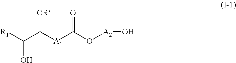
C(C([A1]C(O[A2]O)=O)[OR])([R1])O
